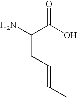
NC(C(O)=O)CC=CC
